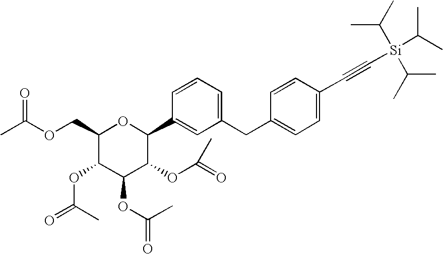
CC(OCC1C(OC(=O)C)C(OC(=O)C)C(OC(=O)C)C(C2=CC(CC3=CC=C(C#C[Si](C(C)C)(C(C)C)C(C)C)C=C3)=CC=C2)O1)=O
